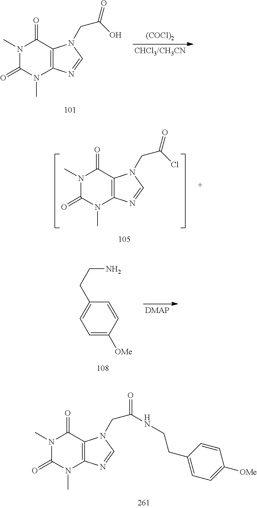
N1(C)C(=O)N(C)C2=C(C1=O)N(CC(O)=O)C=N2.[(COCl)2].N1(C)C(=O)N(C)C2=C(C1=O)N(CC(Cl)=O)C=N2.C1=C([OMe])C=CC(CCN)=C1.N1(C)C(=O)N(C)C2=C(C1=O)N(CC(NCCC1=CC=C([OMe])C=C1)=O)C=N2
